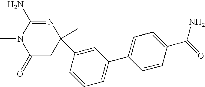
C1(=O)CC(C)(C2=CC(C3=CC=C(C(=O)N)C=C3)=CC=C2)N=C(N)N1C
